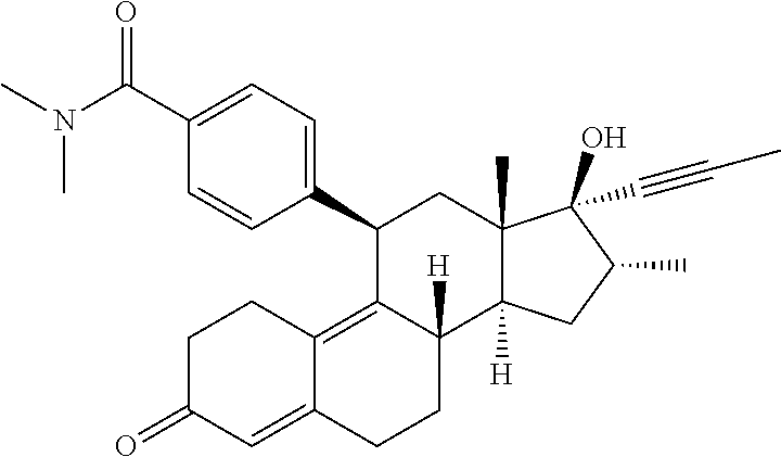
C1(C(N(C)C)=O)=CC=C(C2C3=C4C(=CC(=O)CC4)CCC3([H])C3([H])C(C)(C2)C(O)(C#CC)C(C)C3)C=C1
